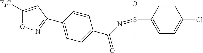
C1([F3C])=CC(C2=CC=C(C(N=S(C3=CC=C(Cl)C=C3)(=O)C)=O)C=C2)=NO1
